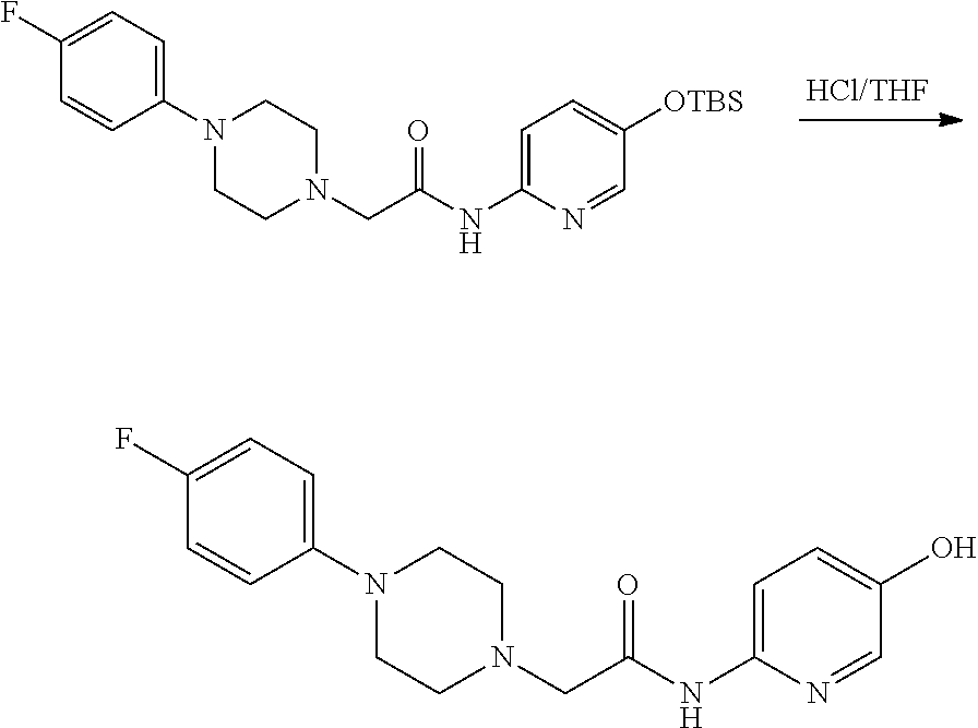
N(C(CN1CCN(C2=CC=C(F)C=C2)CC1)=O)C1=CC=C([OTBS])C=N1.N(C(CN1CCN(C2=CC=C(F)C=C2)CC1)=O)C1=CC=C(O)C=N1
